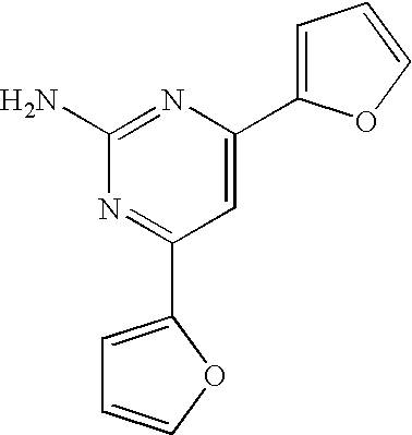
C1=C(C2=CC=CO2)N=C(N)N=C1C1=CC=CO1
